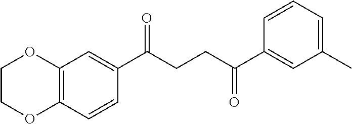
C1(C(CCC(C2=CC(C)=CC=C2)=O)=O)=CC2=C(C=C1)OCCO2
